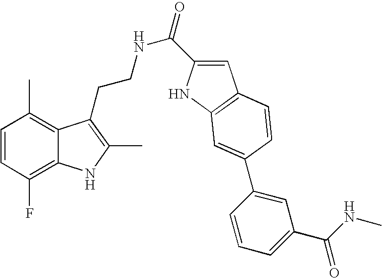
C1=CC(F)=C2C(=C1C)C(CCNC(=O)C1=CC3=C(N1)C=C(C1=CC(C(NC)=O)=CC=C1)C=C3)=C(C)N2
